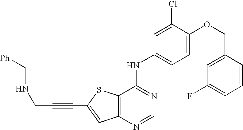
C12=C(SC(C#CCNC[Ph])=C1)C(NC1=CC=C(OCC3=CC(F)=CC=C3)C(Cl)=C1)=NC=N2
